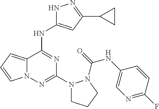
C12=CC=CN1N=C(N1CCCN1C(NC1=CN=C(F)C=C1)=O)N=C2NC1=CC(C2CC2)=NN1
